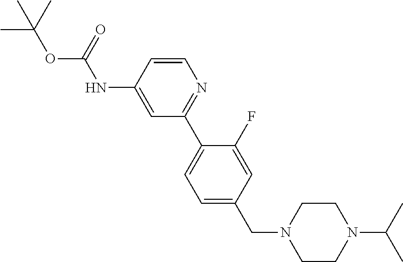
N(C1=CC(C2=CC=C(CN3CCN(C(C)C)CC3)C=C2F)=NC=C1)C(OC(C)(C)C)=O
